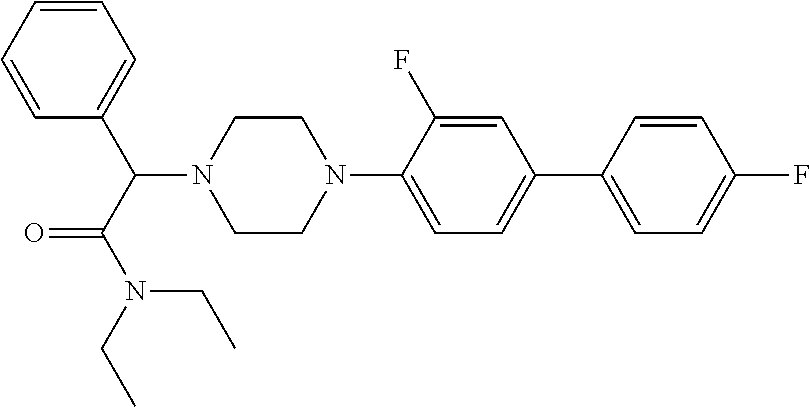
N1(C(C2=CC=CC=C2)C(N(CC)CC)=O)CCN(C2=CC=C(C3=CC=C(F)C=C3)C=C2F)CC1
